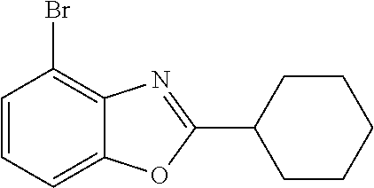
C1=CC=C2C(=C1Br)N=C(C1CCCCC1)O2
